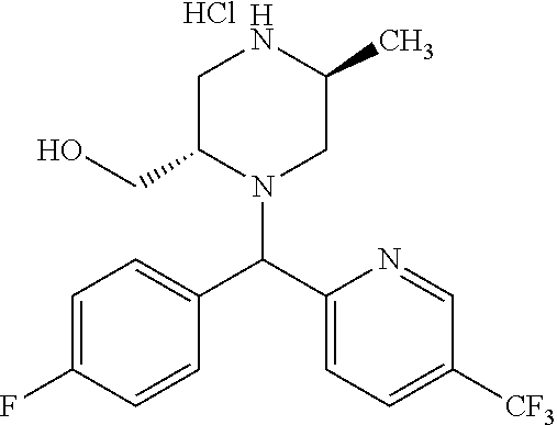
C1=NC(C(C2=CC=C(F)C=C2)N2CC(C)NCC2CO)=CC=C1[CF3].Cl
